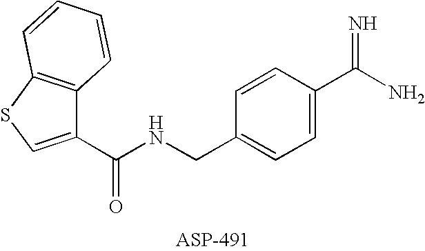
C1(C(NCC2=CC=C(C(N)=N)C=C2)=O)=CSC2=C1C=CC=C2
